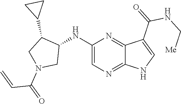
C1(NC2C(C3CC3)CN(C(C=C)=O)C2)=CN=C2C(=N1)C(C(NC[Me])=O)=CN2
